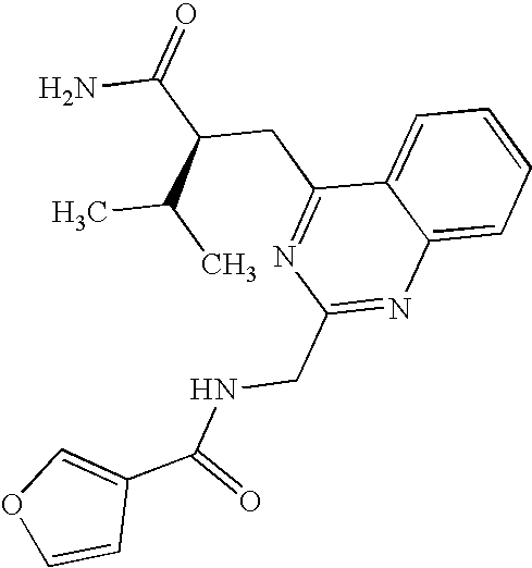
C12=CC=CC=C1N=C(CNC(C1=COC=C1)=O)N=C2CC(C(N)=O)C(C)C
